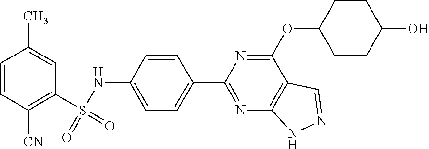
C1=CC([CN])=C(S(=O)(=O)NC2=CC=C(C3=NC4=C(C(OC5CCC(O)CC5)=N3)C=NN4)C=C2)C=C1C
